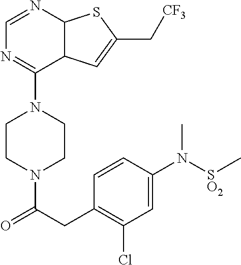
C1CN(C(CC2=C(Cl)C=C(N([SO2]C)C)C=C2)=O)CCN1C1=NC=NC2C1C=C(C[CF3])S2
